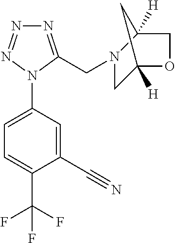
C1(N2C(CN3CC4([H])OCC3([H])C4)=NN=N2)=CC=C(C(F)(F)F)C(C#N)=C1
